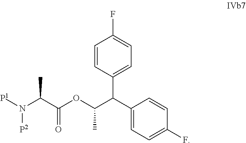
C1=CC(C(C2=CC=C(F)C=C2)C(C)OC(=O)C(N([P1])[P2])C)=CC=C1F
